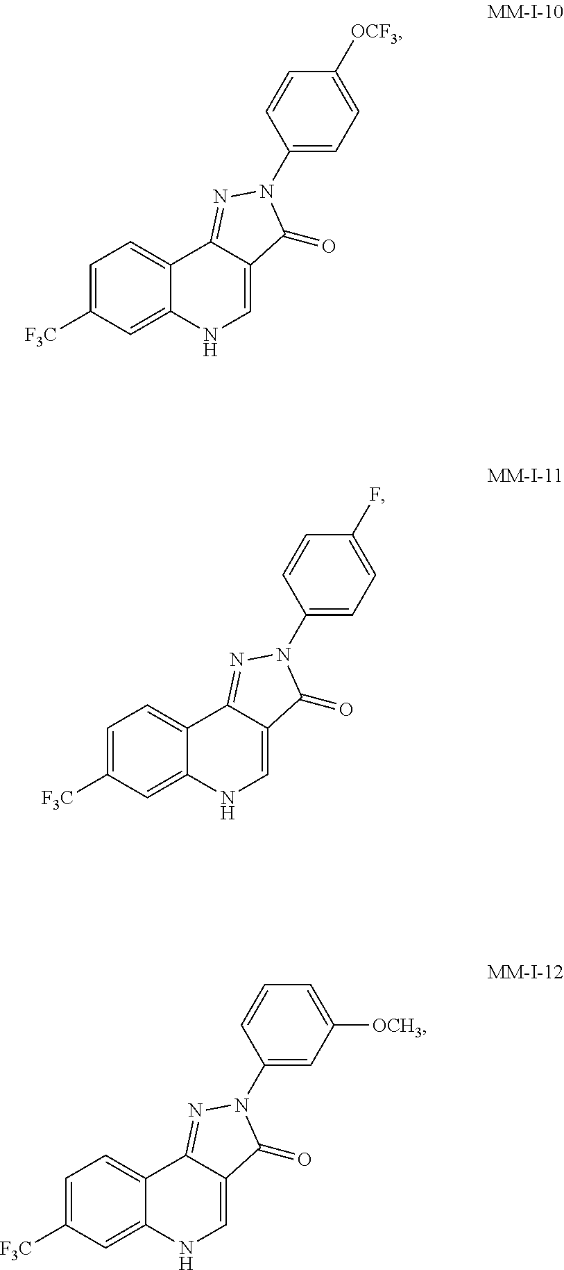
C1=C([F3C])C=C2C(=C1)C1=NN(C3=CC=C([OCF3])C=C3)C(=O)C1=CN2.C1=C([F3C])C=C2C(=C1)C1=NN(C3=CC=C(F)C=C3)C(=O)C1=CN2.C1=C([F3C])C=C2C(=C1)C1=NN(C3=CC([OCH3])=CC=C3)C(=O)C1=CN2
